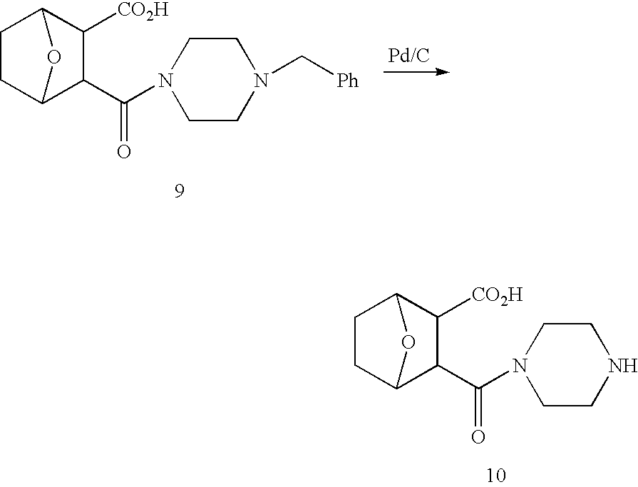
C1C2C(C(=O)N3CCNCC3)C([CO2H])C(C1)O2.C1C2C(C(=O)N3CCN(C[Ph])CC3)C([CO2H])C(C1)O2
